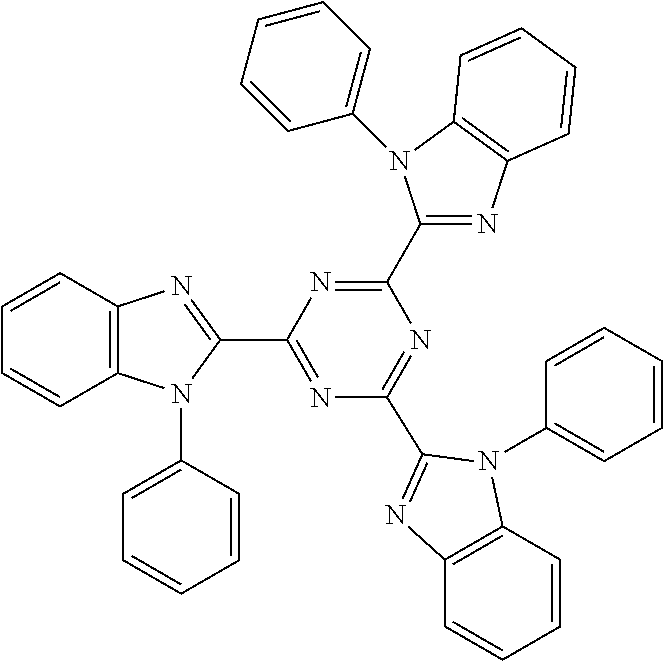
C12=C(C=CC=C1)N=C(C1=NC(C3=NC4=C(C=CC=C4)N3C3=CC=CC=C3)=NC(C3=NC4=C(N3C3=CC=CC=C3)C=CC=C4)=N1)N2C1=CC=CC=C1
